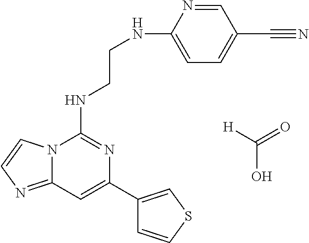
C12=NC=CN1C(NCCNC1=CC=C(C#N)C=N1)=NC(C1=CSC=C1)=C2.[H]C(=O)O
